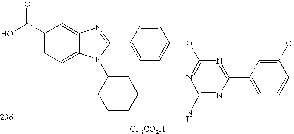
OC(C1=CC=C2C(=C1)N=C(C1=CC=C(OC3=NC(NC)=NC(C4=CC=CC(Cl)=C4)=N3)C=C1)N2C1CCCCC1)=O.[CF3CO2H]
